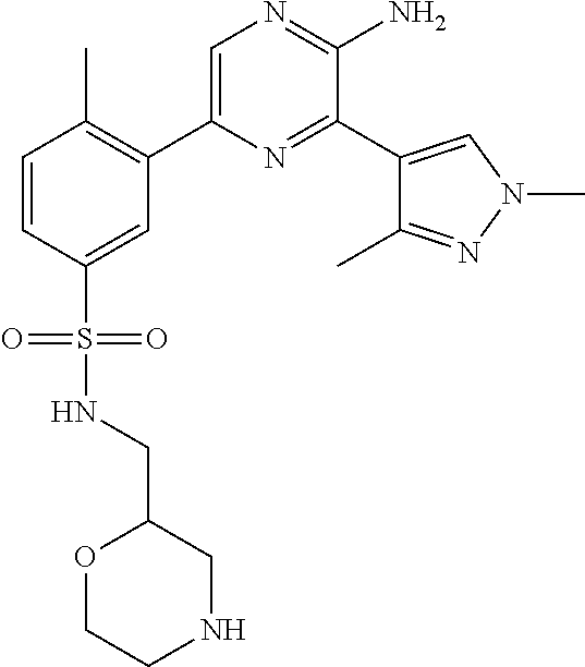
C1(C2=C(C)C=CC(S(=O)(=O)NCC3OCCNC3)=C2)=CN=C(N)C(C2=CN(C)N=C2C)=N1
